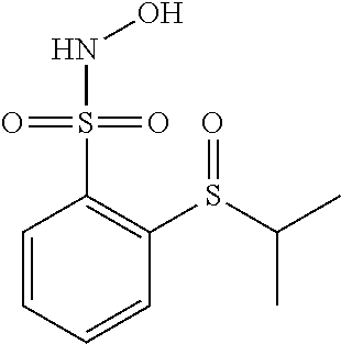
C1=CC=CC(S(C(C)C)=O)=C1S(=O)(=O)NO
